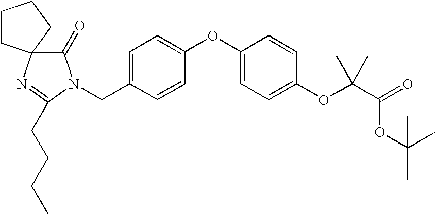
C1=C(CN2C(=O)C3(N=C2CCCC)CCCC3)C=CC(OC2=CC=C(OC(C(=O)OC(C)(C)C)(C)C)C=C2)=C1
